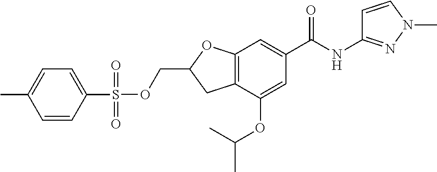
C12=C(C(OC(C)C)=CC(C(NC3=NN(C)C=C3)=O)=C1)CC(COS(=O)(=O)C1=CC=C(C)C=C1)O2
